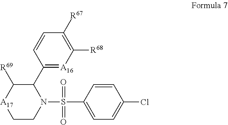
C1(C2C([R69])[A17]CCN2S(C2=CC=C(Cl)C=C2)(=O)=O)=[A16]C([R68])=C([R67])C=C1
